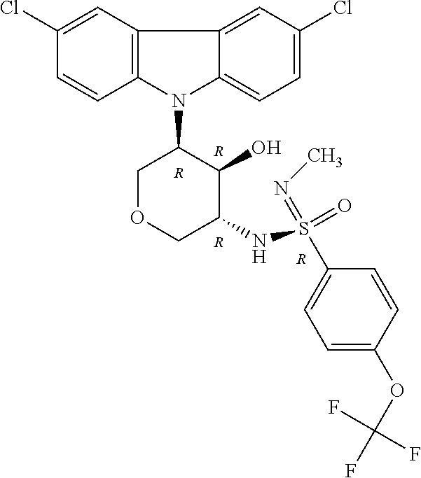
[R].[R].[R].N1(C2COCC(NS(C3=CC=C(OC(F)(F)F)C=C3)(=NC)=O)C2O)C2=CC=C(Cl)C=C2C2=C1C=CC(Cl)=C2.[R]
